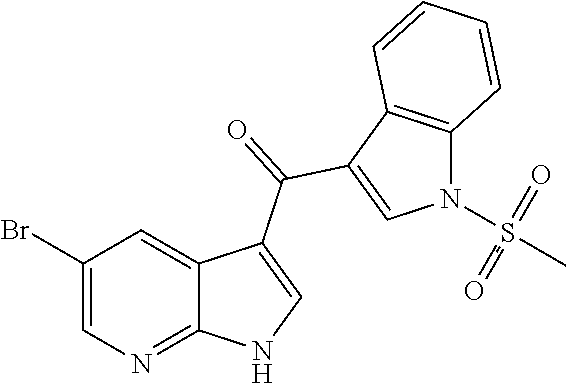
C1(Br)=CN=C2C(=C1)C(C(=O)C1=CN(S(=O)(=O)(C)C)C3=C1C=CC=C3)=CN2
